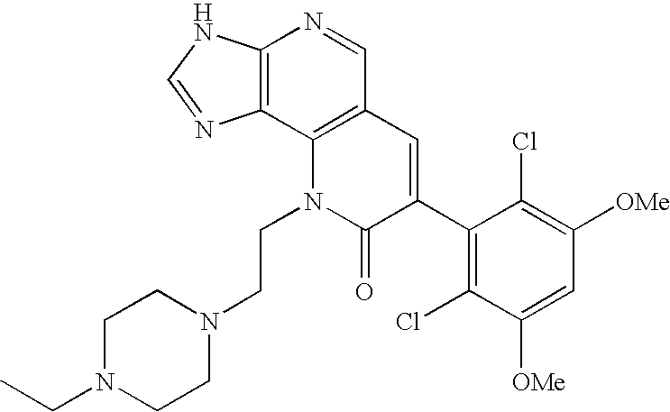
C12=C(C3=C(C=N1)C=C(C1=C(Cl)C([OMe])=CC([OMe])=C1Cl)C(=O)N3CCN1CCN(CC)CC1)N=CN2
